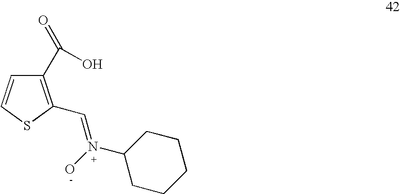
C1(C(=O)O)=C(C=N(C2CCCCC2)O)SC=C1
